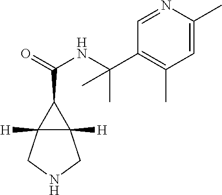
C12([H])C([H])(CNC1)C2C(=O)NC(C1=C(C)C=C(C)N=C1)(C)C
